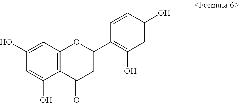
C1(O)=CC2=C(C(O)=C1)C(=O)CC(C1=C(O)C=C(O)C=C1)O2
